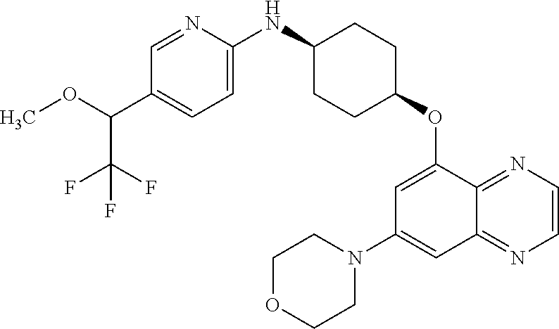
COC(C1=CC=C(NC2CCC(OC3=CC(N4CCOCC4)=CC4=NC=CN=C34)CC2)N=C1)C(F)(F)F
